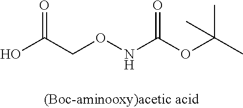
OC(CONC(=O)OC(C)(C)C)=O
